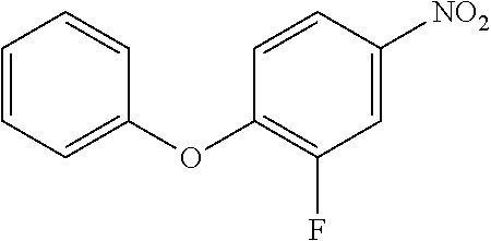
C1=CC=C(OC2=C(F)C=C([NO2])C=C2)C=C1
